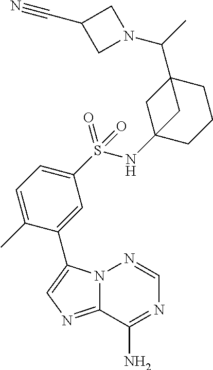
N12C(=NC=C1C1=CC(S(NC34CCCC(C(C)N5CC(C#N)C5)(C3)C4)(=O)=O)=CC=C1C)C(N)=NC=N2
